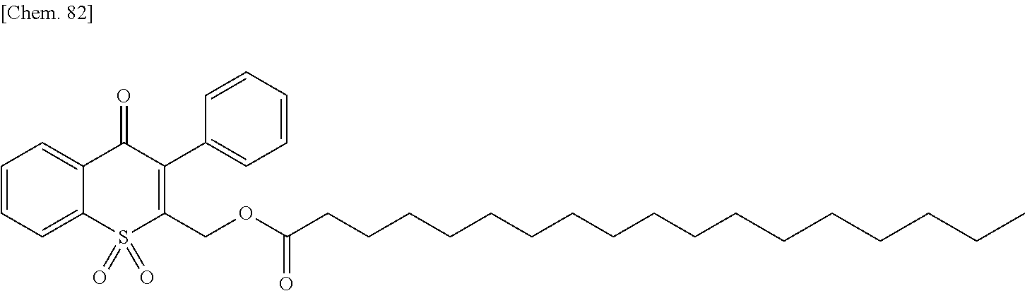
C1=CC=C2C(=C1)C(=O)C(C1=CC=CC=C1)=C(COC(CCCCCCCCCCCCCCCCC)=O)S2(=O)=O
